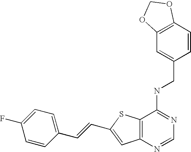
C12=C(N=CN=C1NCC1=CC3=C(C=C1)OCO3)C=C(C=CC1=CC=C(F)C=C1)S2
